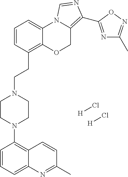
[H]Cl.[H]Cl.C1=CC=C2C(=C1N1CCN(CCC3=C4C(=CC=C3)N3C(=C(C5=NC(C)=NO5)N=C3)CO4)CC1)C=CC(C)=N2
